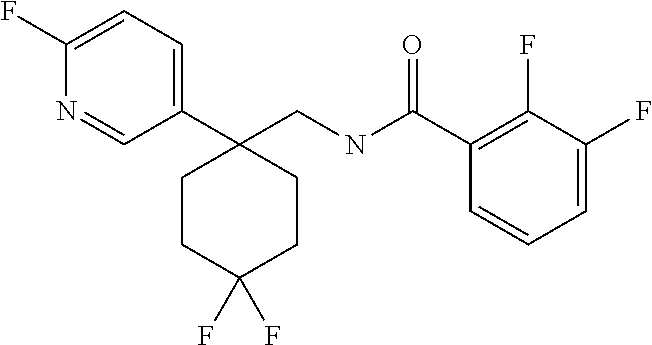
C1(F)=CC=C(C2(CNC(C3=C(F)C(F)=CC=C3)=O)CCC(F)(F)CC2)C=N1
